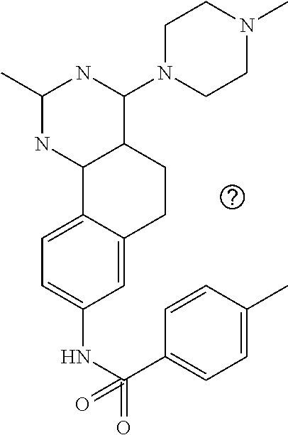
C1(NC(C2=CC=C(C)C=C2)(=O)=O)=CC=C2C(=C1)CCC1C2NC(C)NC1N1CCN(C)CC1
